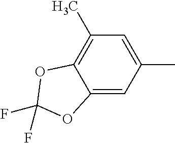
C1(C)=CC(C)=C2C(=C1)OC(F)(F)O2
